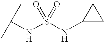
S(NC(C)C)(=O)(=O)NC1CC1
